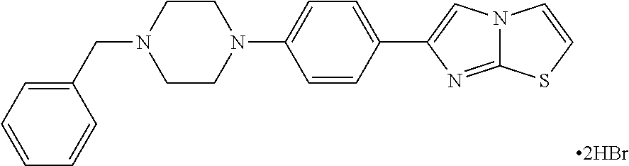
C1(CN2CCN(C3=CC=C(C4=CN5C(=N4)SC=C5)C=C3)CC2)=CC=CC=C1
